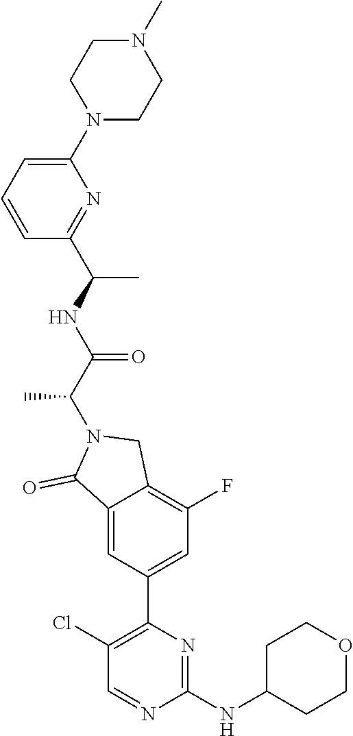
C1(N2CCN(C)CC2)=CC=CC(C(NC(C(N2C(=O)C3=CC(C4=C(Cl)C=NC(NC5CCOCC5)=N4)=CC(F)=C3C2)C)=O)C)=N1
